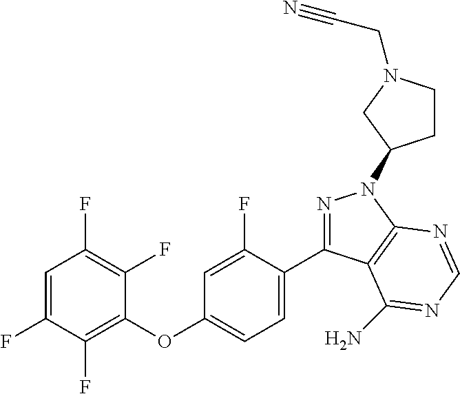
C1=C(F)C(F)=C(OC2=CC=C(C3=NN(C4CCN(CC#N)C4)C4=C3C(N)=NC=N4)C(F)=C2)C(F)=C1F
